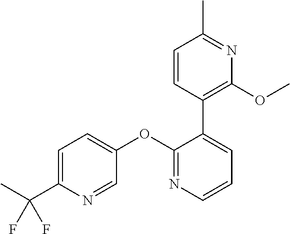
C1(OC2=CC=C(C(F)(F)C)N=C2)=NC=CC=C1C1=C(OC)N=C(C)C=C1
